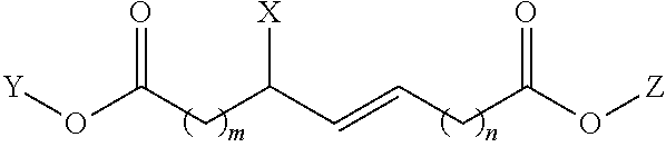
O(C(CC([X])C=CCC(O[Z])=O)=O)[Y]
